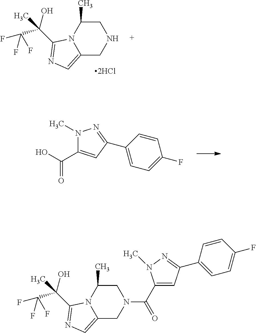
C12=CN=C(C(O)(C(F)(F)F)C)N1C(C)CNC2.N1(C)C(C(O)=O)=CC(C2=CC=C(F)C=C2)=N1.C1(C(=O)N2CC(C)N3C(=CN=C3C(O)(C(F)(F)F)C)C2)=CC(C2=CC=C(F)C=C2)=NN1C
